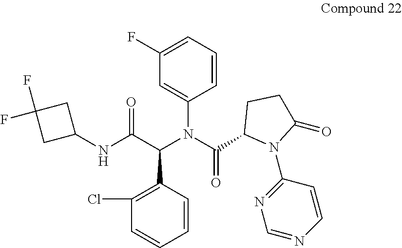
C1(F)=CC=CC(N(C(C2N(C3=NC=NC=C3)C(=O)CC2)=O)C(C(NC2CC(F)(F)C2)=O)C2=C(Cl)C=CC=C2)=C1
